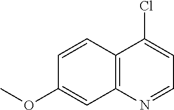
C12=C(N=CC=C1Cl)C=C(OC)C=C2
